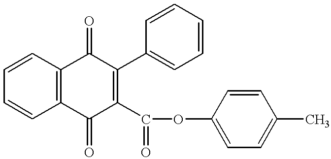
C1=CC2=C(C=C1)C(=O)C(C(=O)OC1=CC=C(C)C=C1)=C(C1=CC=CC=C1)C2=O
